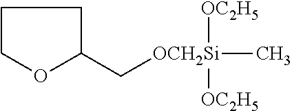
C1COC(C[OCH2Si]([OC2H5])([OC2H5])C)C1
